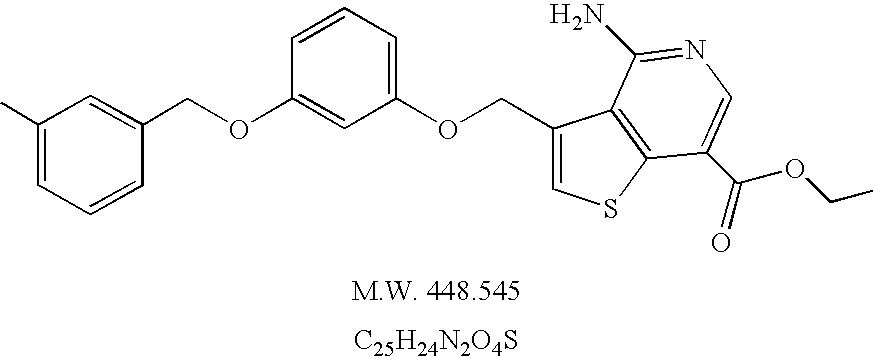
[C25H24N2O4S].C(OC1=CC(OCC2=CSC3=C2C(N)=NC=C3C(=O)OCC)=CC=C1)C1=CC(C)=CC=C1
